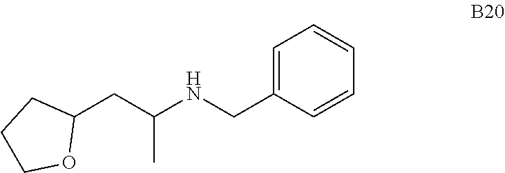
C1CCOC1CC(NCC1=CC=CC=C1)C
